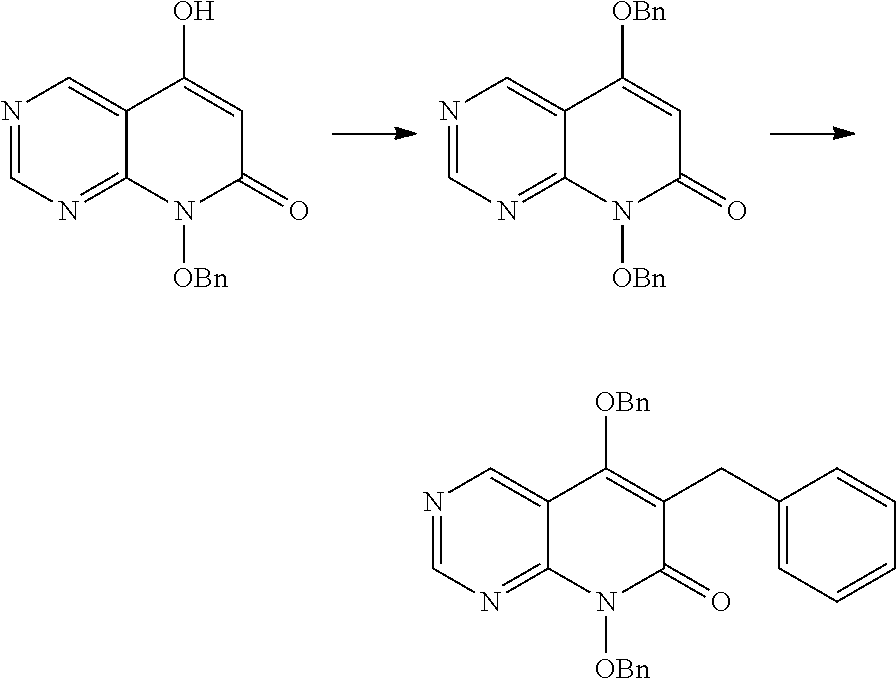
N1=CN=C2C(=C1)C(O)=CC(=O)N2[OBn].N1=CN=C2C(=C1)C([OBn])=CC(=O)N2[OBn].N1=CN=C2C(=C1)C([OBn])=C(CC1=CC=CC=C1)C(=O)N2[OBn]
